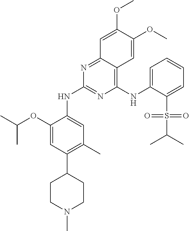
C1(NC2=CC=CC=C2S(=O)(C(C)C)=O)=C2C(=NC(NC3=CC(C)=C(C4CCN(C)CC4)C=C3OC(C)C)=N1)C=C(OC)C(OC)=C2
